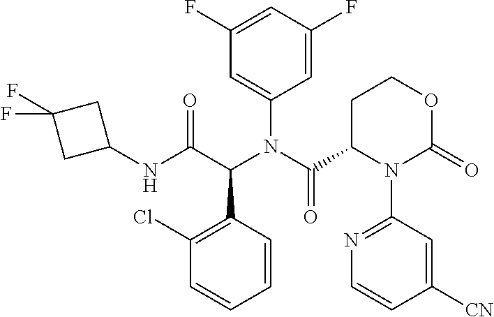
C1(Cl)=C(C(C(NC2CC(F)(F)C2)=O)N(C(C2N(C3=NC=CC([CN])=C3)C(=O)OCC2)=O)C2=CC(F)=CC(F)=C2)C=CC=C1
